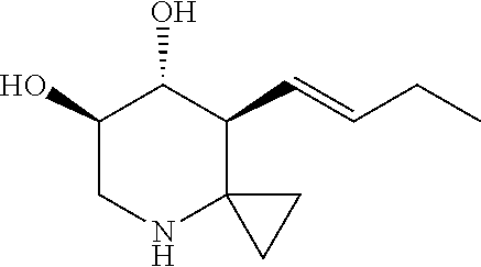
C1(O)CNC2(C(C=CCC)C1O)CC2
